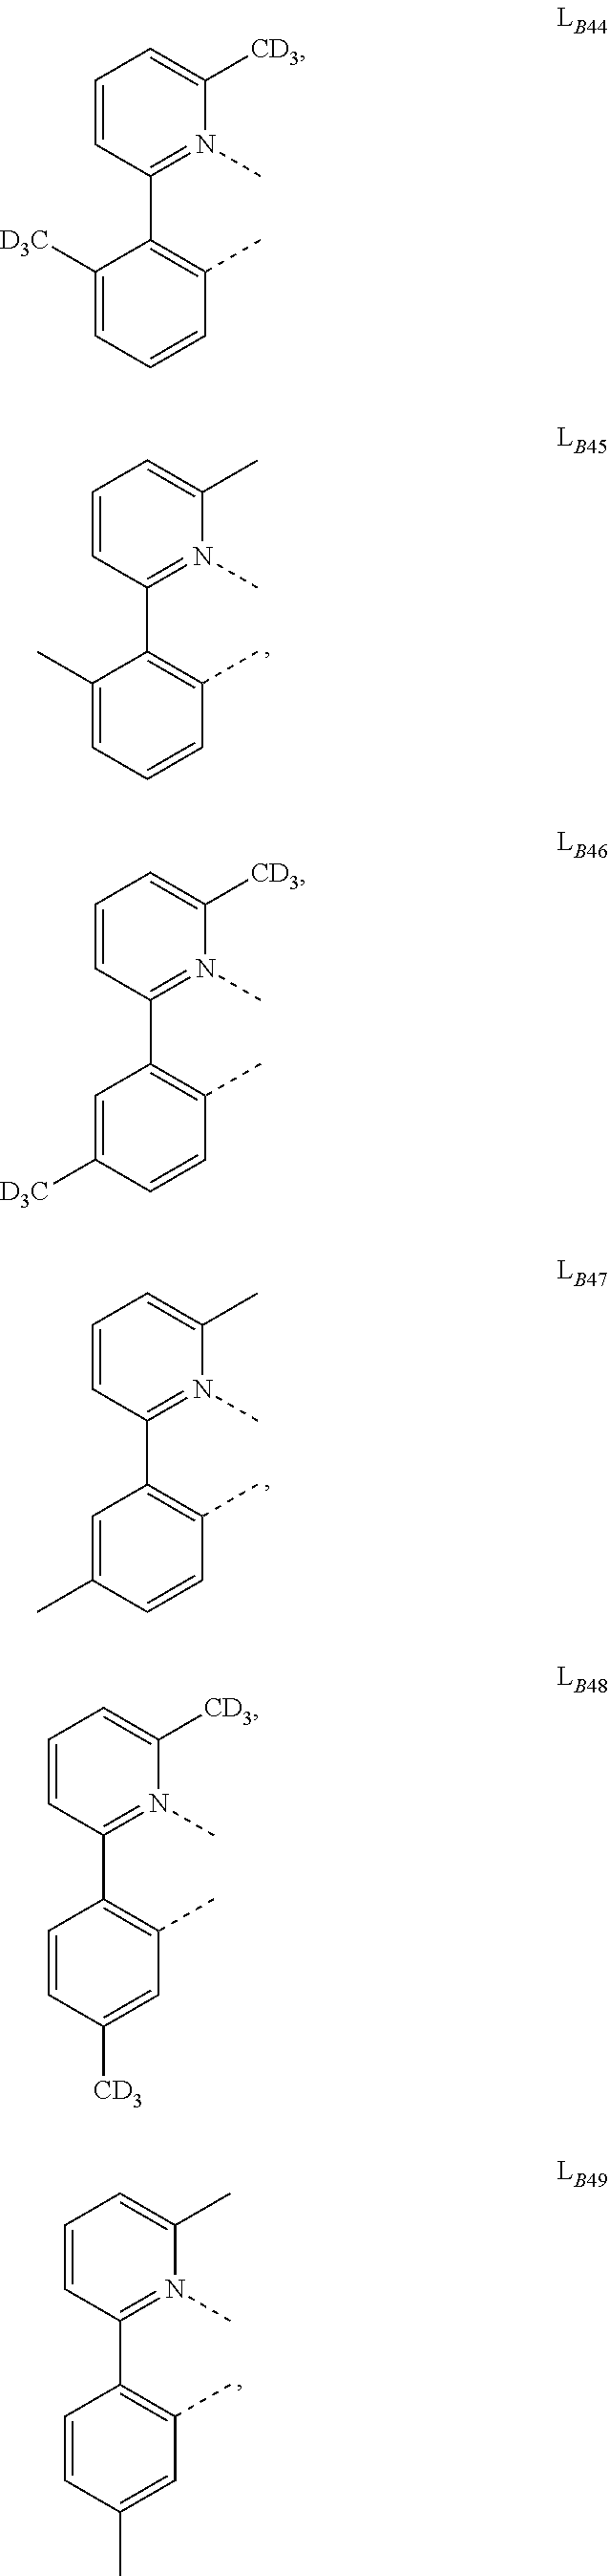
C1=CC(C2=C(C)C=CC=C2[D3C])=N(C)C([CD3])=C1.C1=CC(C2=C(C)C=CC=C2C)=N(C)C(C)=C1.C1=CC(C2=C(C)C=CC([D3C])=C2)=N(C)C([CD3])=C1.C1=CC(C2=C(C)C=CC(C)=C2)=N(C)C(C)=C1.C1=CC(C2=C(C)C=C([CD3])C=C2)=N(C)C([CD3])=C1.C1=CC(C2=C(C)C=C(C)C=C2)=N(C)C(C)=C1
